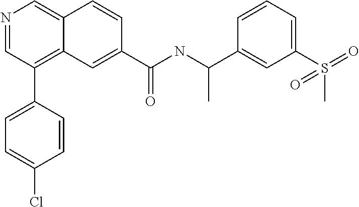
N1=CC(C2=CC=C(Cl)C=C2)=C2C(=C1)C=CC(C(NC(C1=CC(S(=O)(=O)C)=CC=C1)C)=O)=C2
